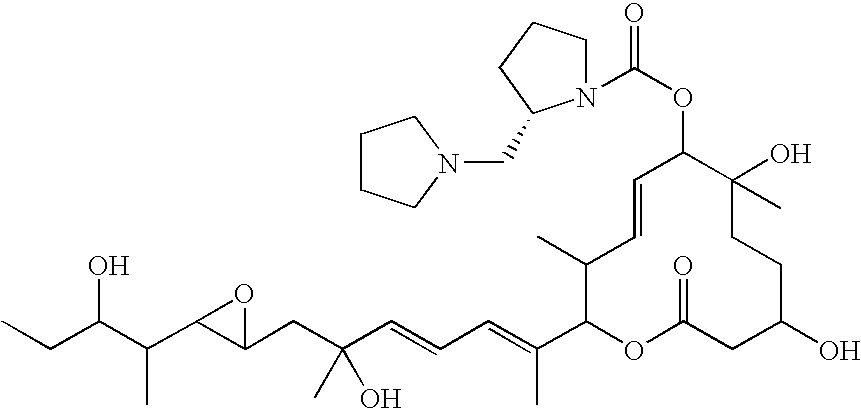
CCC(C(C1C(CC(C=CC=C(C2OC(=O)CC(O)CCC(O)(C)C(OC(=O)N3CCCC3CN3CCCC3)C=CC2C)C)(O)C)O1)C)O
